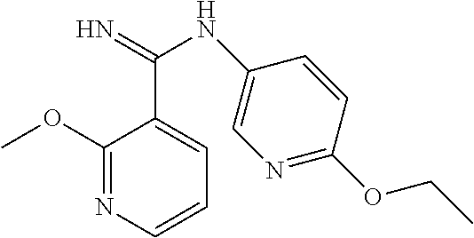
C1(OC)=NC=CC=C1C(=N)NC1=CN=C(OCC)C=C1
